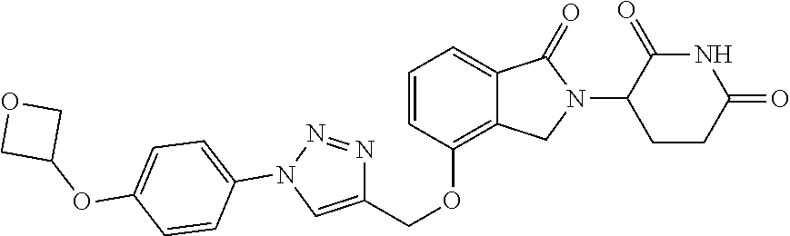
C1=CC(N2N=NC(COC3=C4C(=CC=C3)C(=O)N(C3C(=O)NC(=O)CC3)C4)=C2)=CC=C1OC1COC1
